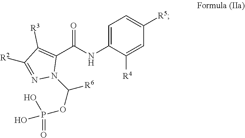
C1([R3])=C(C(=O)NC2=CC=C([R5])C=C2[R4])N(C([R6])OP(=O)(O)O)N=C1[R2]
